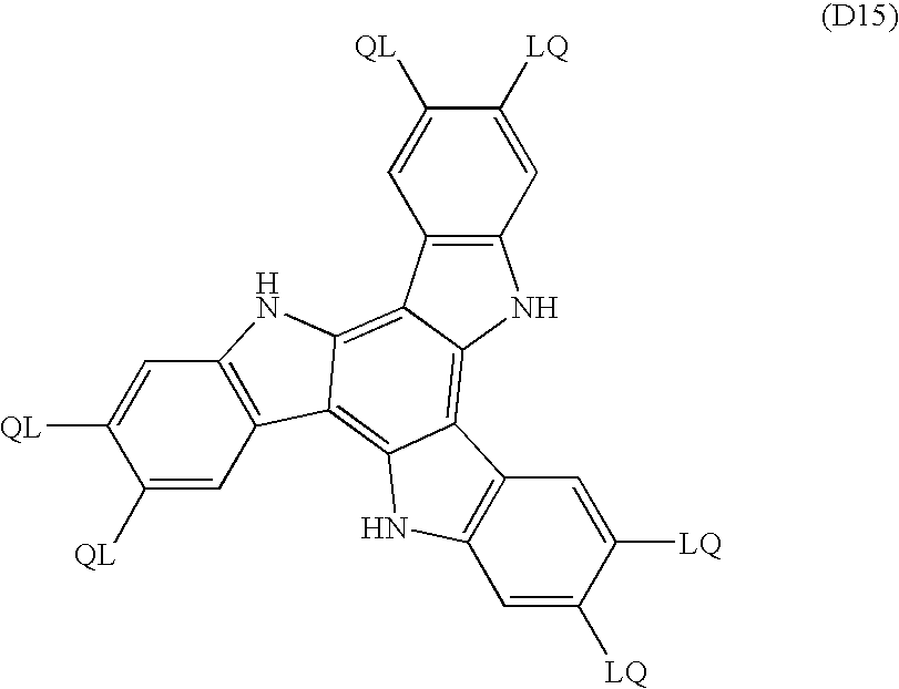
C1([QL])=CC2=C(C=C1[QL])NC1=C3C(=C4C(=C21)NC1=C4C=C([LQ])C([LQ])=C1)NC1=C3C=C([QL])C([LQ])=C1
